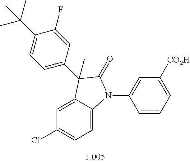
C1=C2C(=CC=C1Cl)N(C1=CC([CO2H])=CC=C1)C(=O)C2(C)C1=CC=C(C(C)(C)C)C(F)=C1
